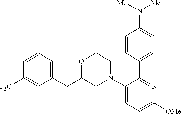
C1(CC2=CC=CC([F3C])=C2)CN(C2=CC=C([OMe])N=C2C2=CC=C(N([Me])[Me])C=C2)CCO1
